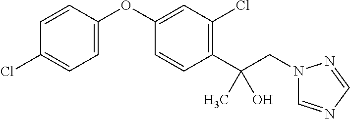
C1=C(OC2=CC(Cl)=C(C(CN3C=NC=N3)(C)O)C=C2)C=CC(Cl)=C1
